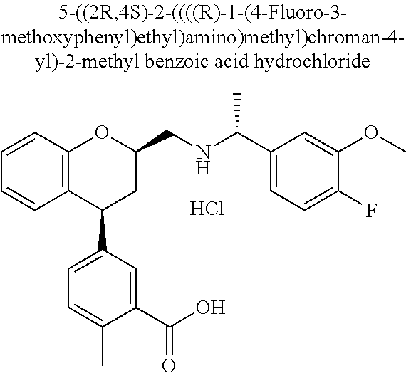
C12=C(C(C3=CC=C(C)C(C(O)=O)=C3)CC(CNC(C)C3=CC=C(F)C(OC)=C3)O1)C=CC=C2.Cl
